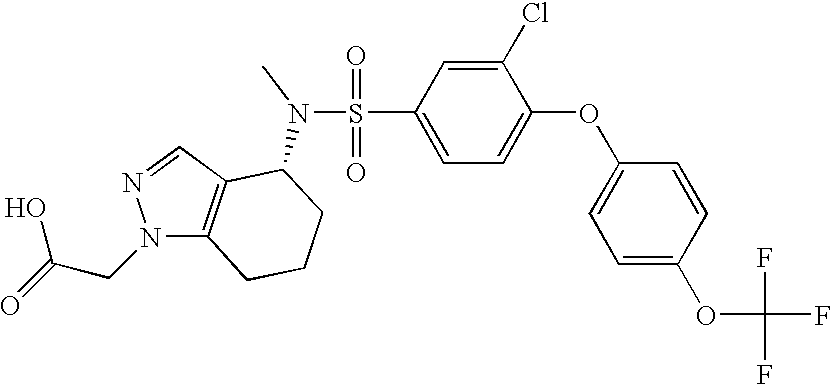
O=S(=O)(C1=CC=C(OC2=CC=C(OC(F)(F)F)C=C2)C(Cl)=C1)N(C1C2=C(N(CC(=O)O)N=C2)CCC1)C
